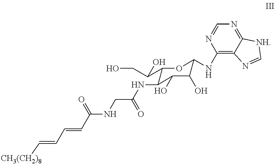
C1=NC(NC2C(O)C(O)C(NC(CNC(C=CC=C[CH3(CH2)8])=O)=O)C(C(CO)O)O2)=C2C(=N1)[NH]C=N2
